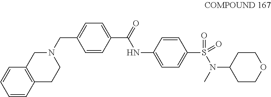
C12=C(CCN(CC3=CC=C(C(=O)NC4=CC=C(S(N(C)C5CCOCC5)(=O)=O)C=C4)C=C3)C1)C=CC=C2
